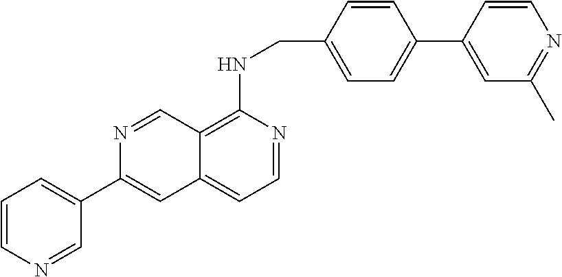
C1=CC(CNC2=C3C(=CC=N2)C=C(C2=CC=CN=C2)N=C3)=CC=C1C1=CC(C)=NC=C1
